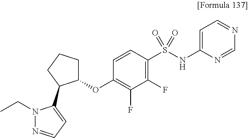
C1(OC2CCCC2C2=CC=NN2CC)=C(F)C(F)=C(S(NC2=CC=NC=N2)(=O)=O)C=C1
